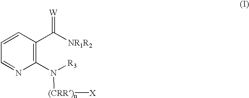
C1(N([R3])[(CRR)n][X])=C(C([NR1R2])=[W])C=CC=N1
